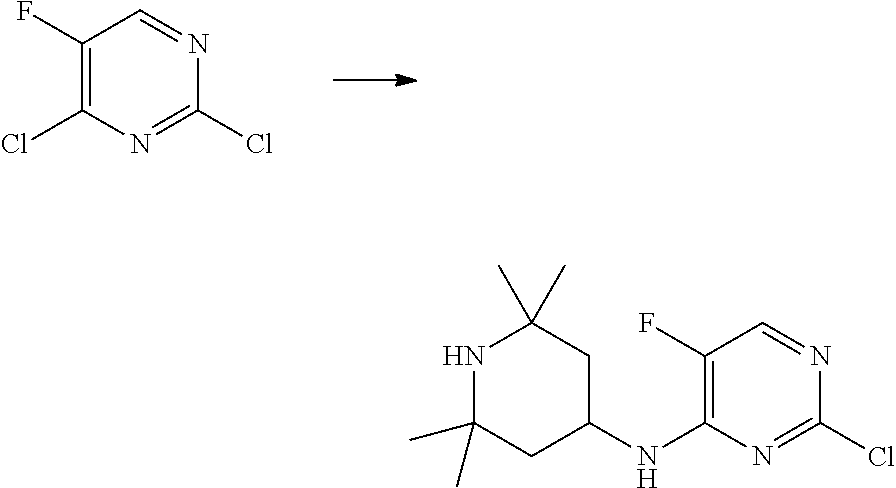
C1(F)=C(Cl)N=C(Cl)N=C1.C1(F)=C(NC2CC(C)(C)NC(C)(C)C2)N=C(Cl)N=C1
